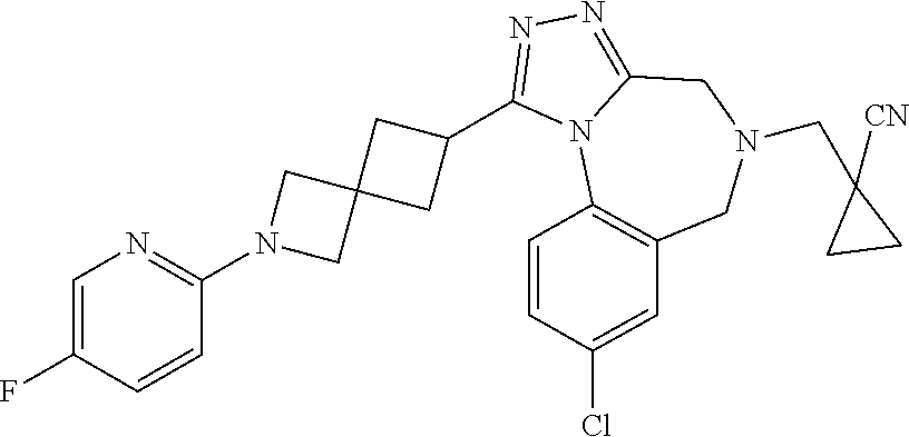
C1(F)=CN=C(N2CC3(C2)CC(C2=NN=C4N2C2=C(CN(CC5([CN])CC5)C4)C=C(Cl)C=C2)C3)C=C1
